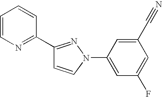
C1(C2=NC=CC=C2)=NN(C2=CC(F)=CC(C#N)=C2)C=C1
